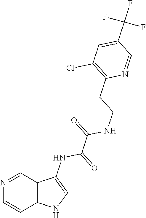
C12=C(NC=C1NC(=O)C(=O)NCCC1=C(Cl)C=C(C(F)(F)F)C=N1)C=CN=C2
